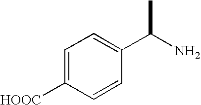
C1=C([HOOC])C=CC(C(C)N)=C1
